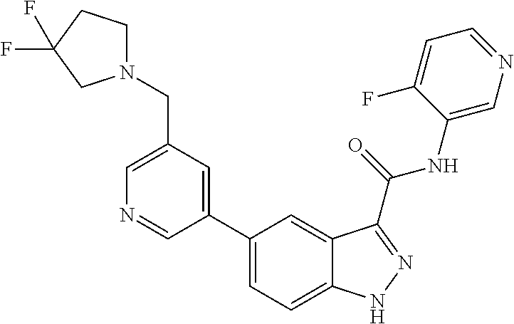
C1(CN2CCC(F)(F)C2)=CN=CC(C2=CC=C3C(=C2)C(C(NC2=CN=CC=C2F)=O)=NN3)=C1
